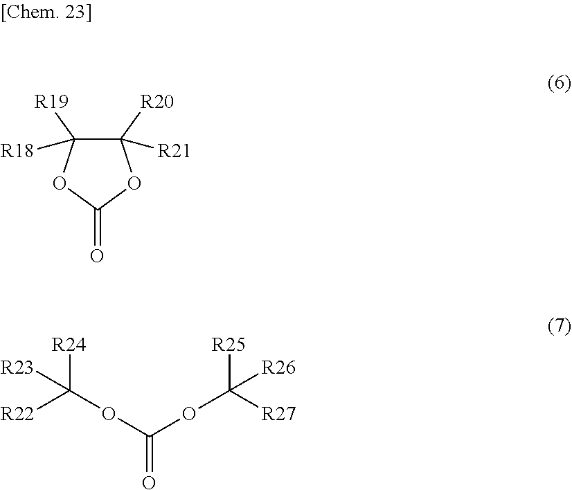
C1([R20])([R21])C([R19])([R18])OC(=O)O1.O(C(OC([R27])([R25])[R26])=O)C([R22])([R24])[R23]
